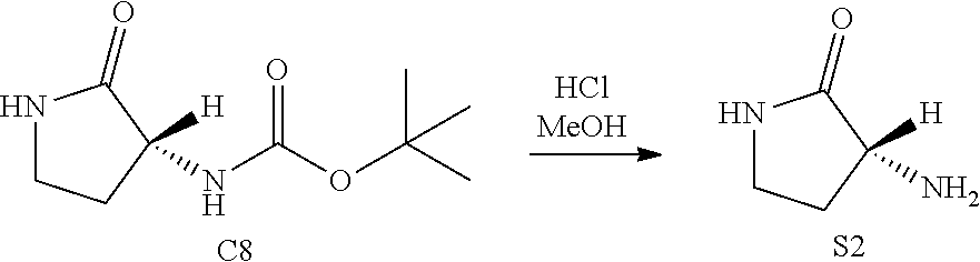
N1CCC([H])(NC(OC(C)(C)C)=O)C1=O.[C8].N1CCC([H])(N)C1=O.[S2]
